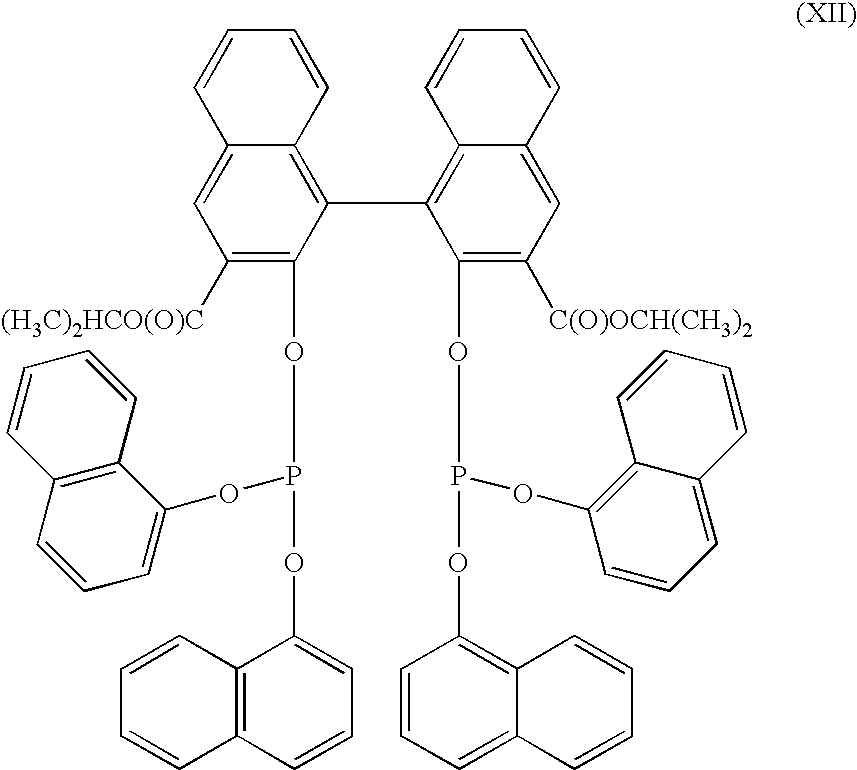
C1=CC=CC2=C(C3=C4C(=CC([C(O)OCH(CH3)2])=C3OP(OC3=C5C(=CC=C3)C=CC=C5)OC3=C5C(=CC=C3)C=CC=C5)C=CC=C4)C(OP(OC3=CC=CC4=C3C=CC=C4)OC3=CC=CC4=C3C=CC=C4)=C([(H3C)2HCO(O)C])C=C12
